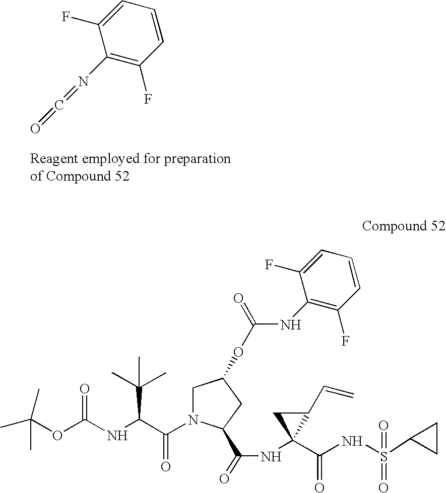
N(=C=O)C1=C(F)C=CC=C1F.CC(OC(NC(C(N1CC(OC(NC2=C(F)C=CC=C2F)=O)CC1C(=O)NC1(C(=O)NS(=O)(C2CC2)=O)C(C=C)C1)=O)C(C)(C)C)=O)(C)C
